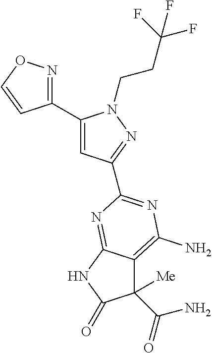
C1(C2=NOC=C2)=CC(C2=NC(N)=C3C([Me])(C(N)=O)C(=O)NC3=N2)=NN1CCC(F)(F)F
